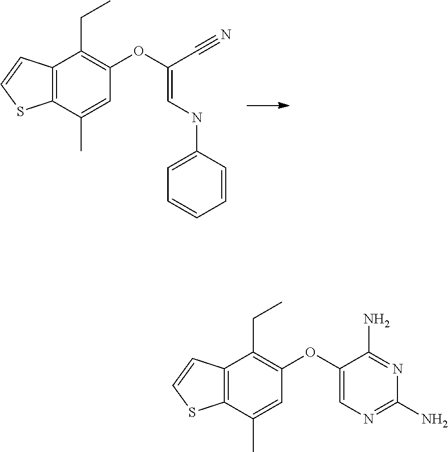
C12=C(C(C)=CC(OC(C#N)=CNC3=CC=CC=C3)=C1CC)SC=C2.C12=C(C(C)=CC(OC3=CN=C(N)N=C3N)=C1CC)SC=C2
